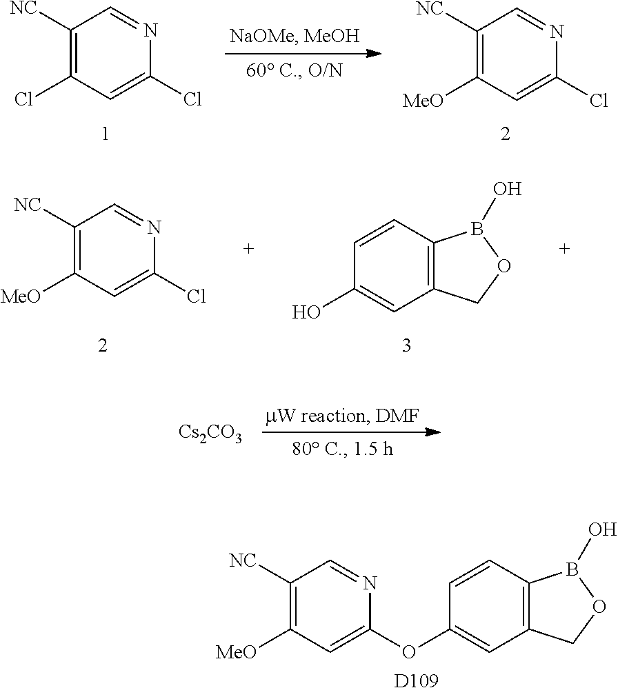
C1([NC])=C(Cl)C=C(Cl)N=C1.C1([NC])=C([MeO])C=C(Cl)N=C1.C1([NC])=C([MeO])C=C(Cl)N=C1.C1=CC2=C(C=C1O)COB2O.[Cs2CO3].C1=CC2=C(C=C1OC1=CC([MeO])=C([NC])C=N1)COB2O.[D109]
